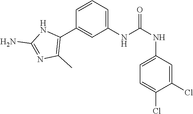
C1(NC(NC2=CC=C(Cl)C(Cl)=C2)=O)=CC=CC(C2=C(C)N=C(N)N2)=C1
